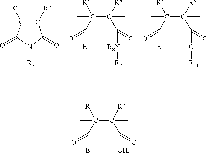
CC(C(C)([R])C([R8N][R7])=O)([R])C([E])=O.C1(C)([R])C(C)([R])C(=O)N([R7])C1=O.CC(C(C)([R])C(O[R11])=O)([R])C([E])=O.CC(C(C)([R])C([OH])=O)([R])C([E])=O
